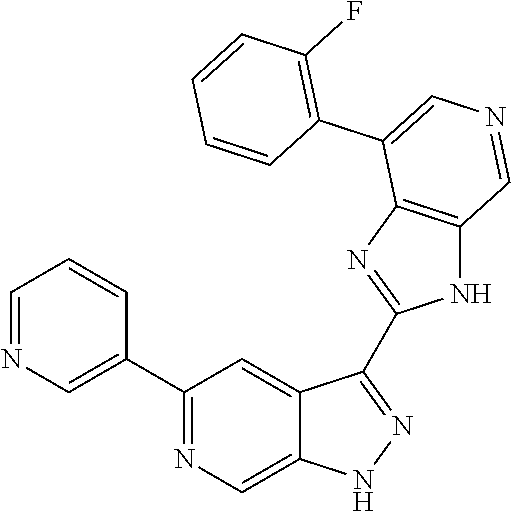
C1(C2=CN=CC=C2)=NC=C2C(=C1)C(C1=NC3=C(N1)C=NC=C3C1=C(F)C=CC=C1)=NN2
